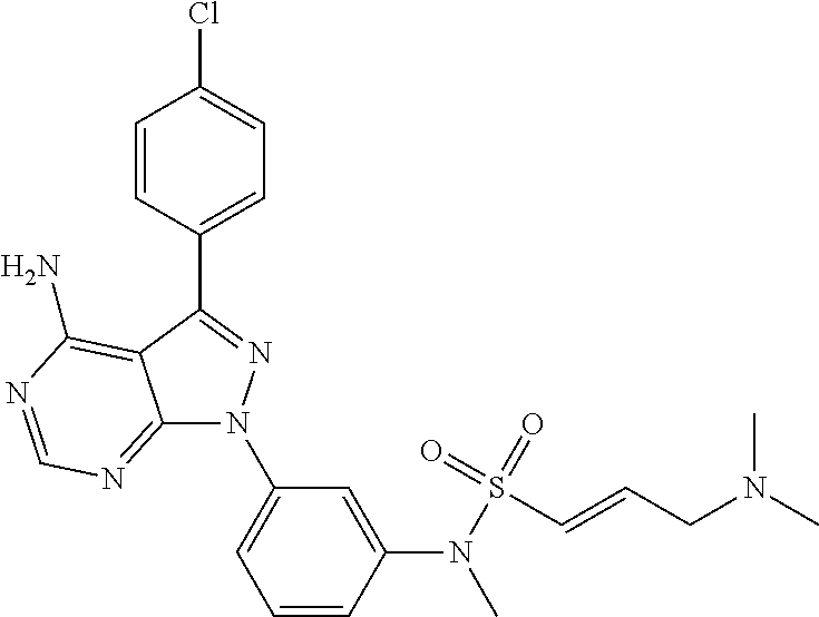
C12=NC=NC(N)=C1C(C1=CC=C(Cl)C=C1)=NN2C1=CC=CC(N(S(C=CCN(C)C)(=O)=O)C)=C1
